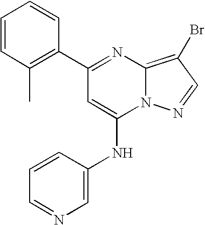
C1(C2=C(C)C=CC=C2)=NC2=C(Br)C=NN2C(NC2=CN=CC=C2)=C1
